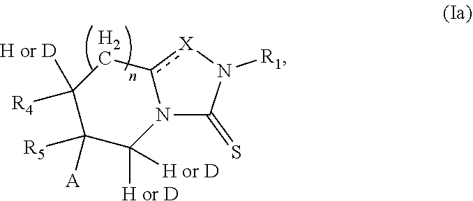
C1([R4])([H or D])C([R5])([A])C([H or D])([H or D])N2c([X]N([R1])C2=S)C1
